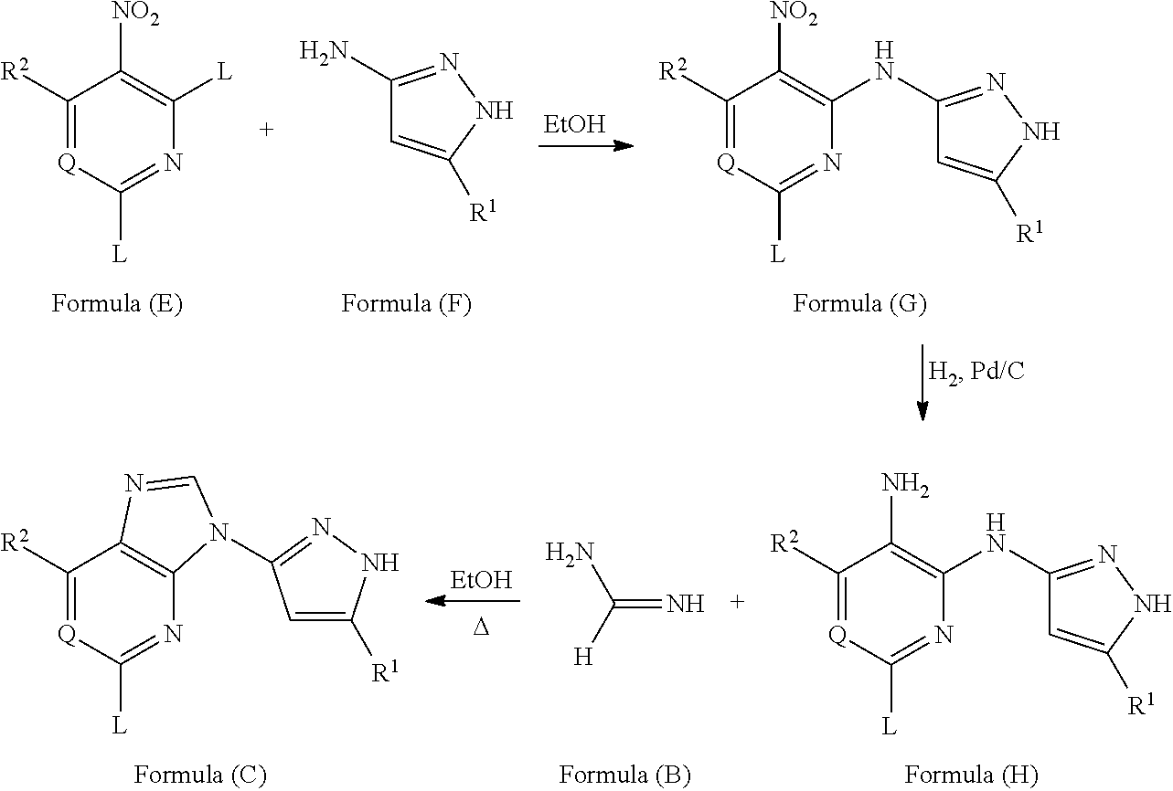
[EtOH].C1([R2])=[Q]C([L])=NC([L])=C1[NO2].C1(N)=NNC([R1])=C1.C1(NC2=C([NO2])C([R2])=[Q]C([L])=N2)=NNC([R1])=C1.[EtOH].[D].C1(NC2=C(N)C([R2])=[Q]C([L])=N2)=NNC([R1])=C1.NC([H])=N.C1([R2])=[Q]C([L])=NC2=C1N=CN2C1=NNC([R1])=C1
